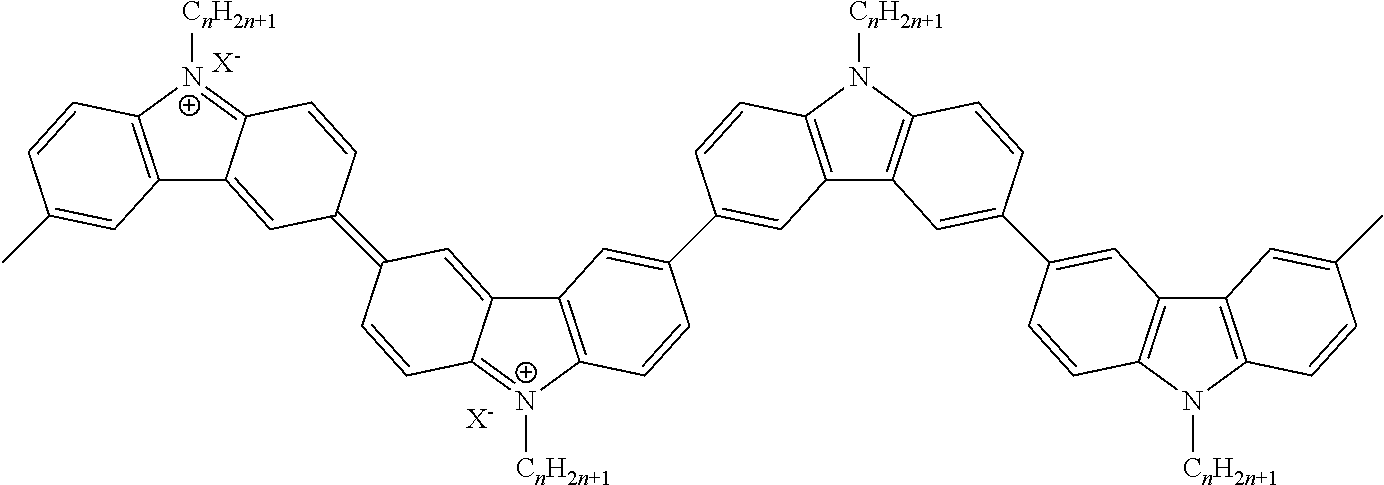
C12=C([N+]([CnH2n+1])=C3C1=CC(=C1C=CC4=[N+]([CnH2n+1])C5=C(C4=C1)C=C(C1=CC4=C(N([CnH2n+1])C6=C4C=C(C4=CC7=C(N([CnH2n+1])C8=C7C=C(C)C=C8)C=C4)C=C6)C=C1)C=C5)C=C3)C=CC(C)=C2.[X-].[X-]
